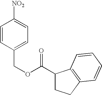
C1=CC(COC(=O)C2CCC3=C2C=CC=C3)=CC=C1[NO2]
